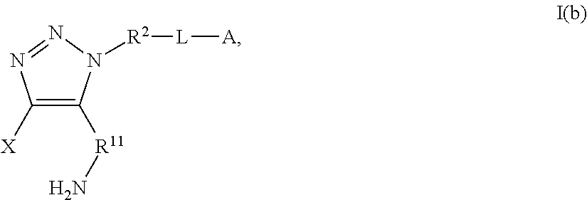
C1([X])=C([R11]N)N([R2][L][A])N=N1
